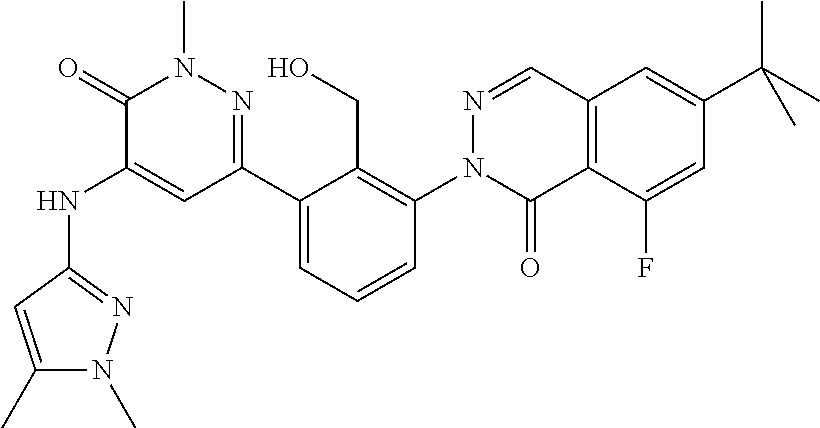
C1(=O)C(NC2=NN(C)C(C)=C2)=CC(C2=CC=CC(N3N=CC4=C(C3=O)C(F)=CC(C(C)(C)C)=C4)=C2CO)=NN1C
